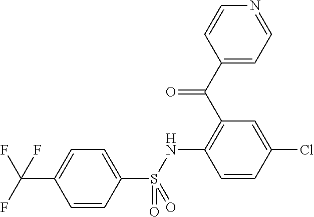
C1(C(C2=C(NS(C3=CC=C(C(F)(F)F)C=C3)(=O)=O)C=CC(Cl)=C2)=O)=CC=NC=C1
